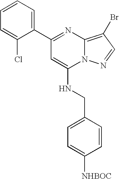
C1(C2=CC=CC=C2Cl)=NC2=C(Br)C=NN2C(NCC2=CC=C([NHBOC])C=C2)=C1
